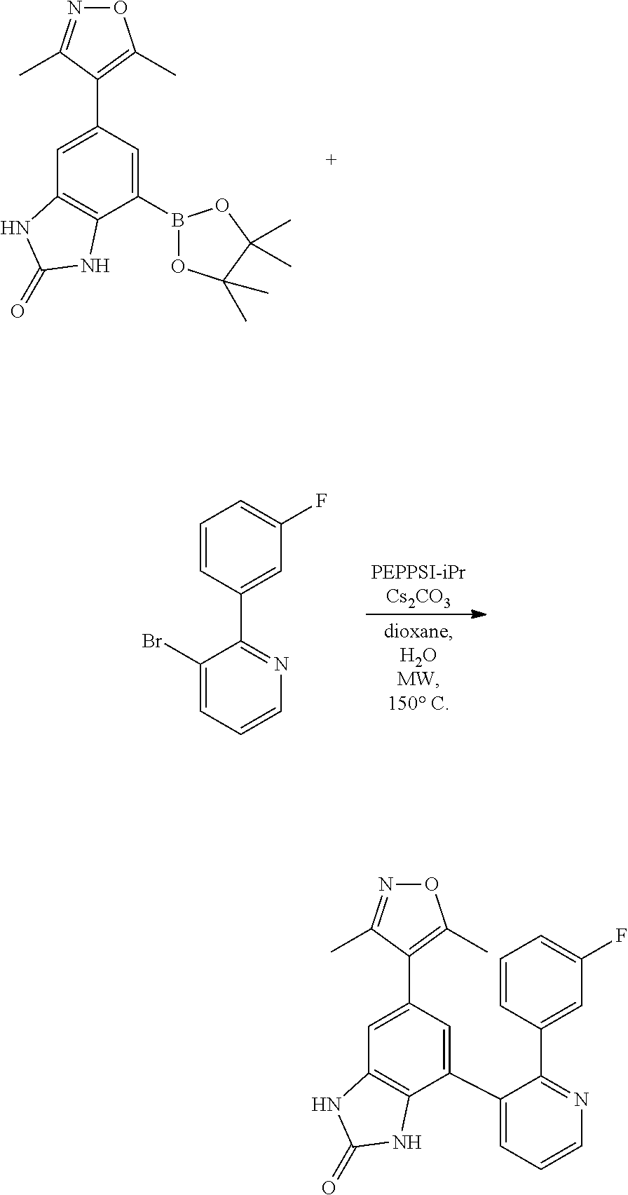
C1(B2OC(C)(C)C(C)(C)O2)=CC(C2=C(C)ON=C2C)=CC2=C1NC(=O)N2.C1=CC(C2=NC=CC=C2Br)=CC(F)=C1.C1(C2=CC=CN=C2C2=CC(F)=CC=C2)=CC(C2=C(C)ON=C2C)=CC2=C1NC(=O)N2
